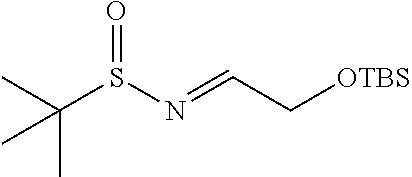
S(=O)(C(C)(C)C)N=CC[OTBS]
